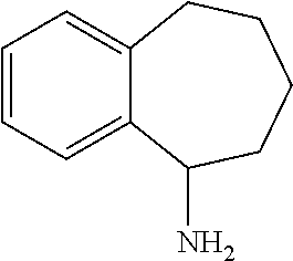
C1=CC=C2C(=C1)CCCCC2N
